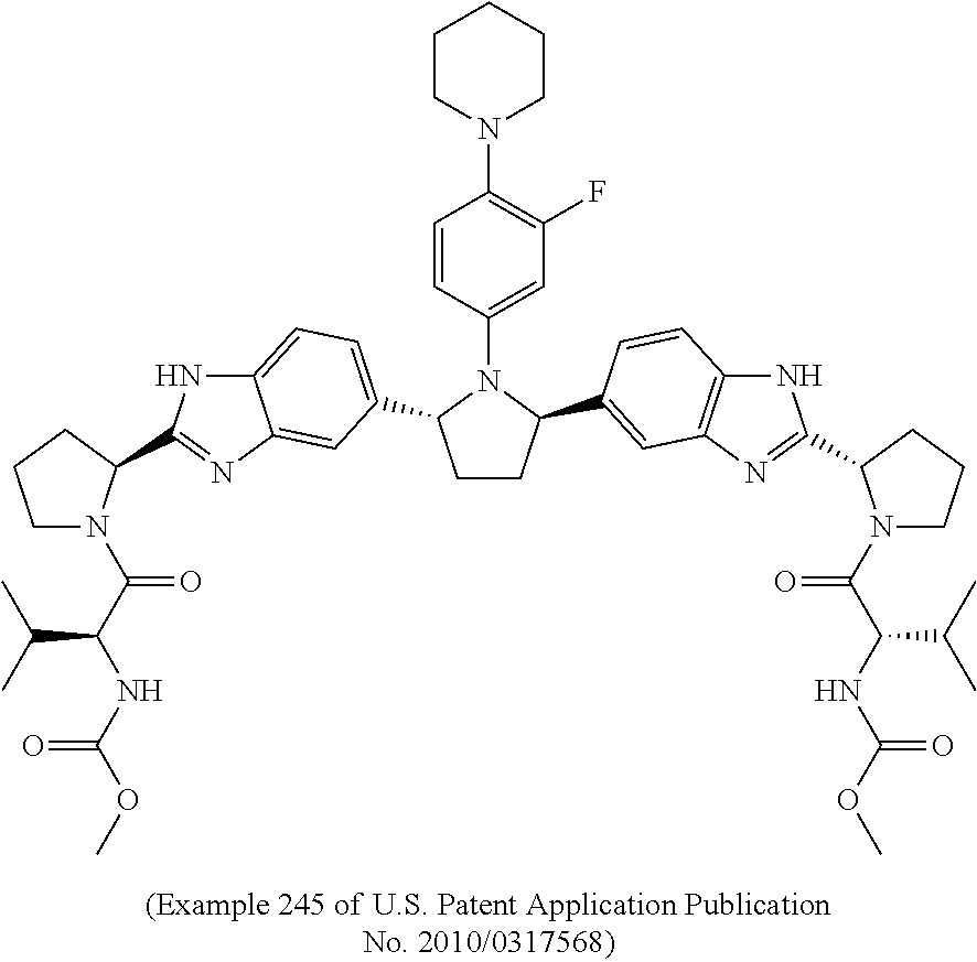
C1CC(C2=CC3=C(NC(C4N(C(C(NC(OC)=O)C(C)C)=O)CCC4)=N3)C=C2)N(C2=CC(F)=C(N3CCCCC3)C=C2)C1C1=CC=C2NC(C3N(C(C(NC(OC)=O)C(C)C)=O)CCC3)=NC2=C1
